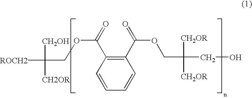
C(C1=C(C(=O)OCC([CH2OR])([CH2OR])CO)C=CC=C1)(=O)OCC([CH2OH])([CH2OR])[ROCH2]
